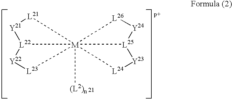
[Y21]1[L22]2[Y22][L23][M]234([(L2)n])([L21]1)[L25]([Y24][L26]3)[Y23][L24]4
